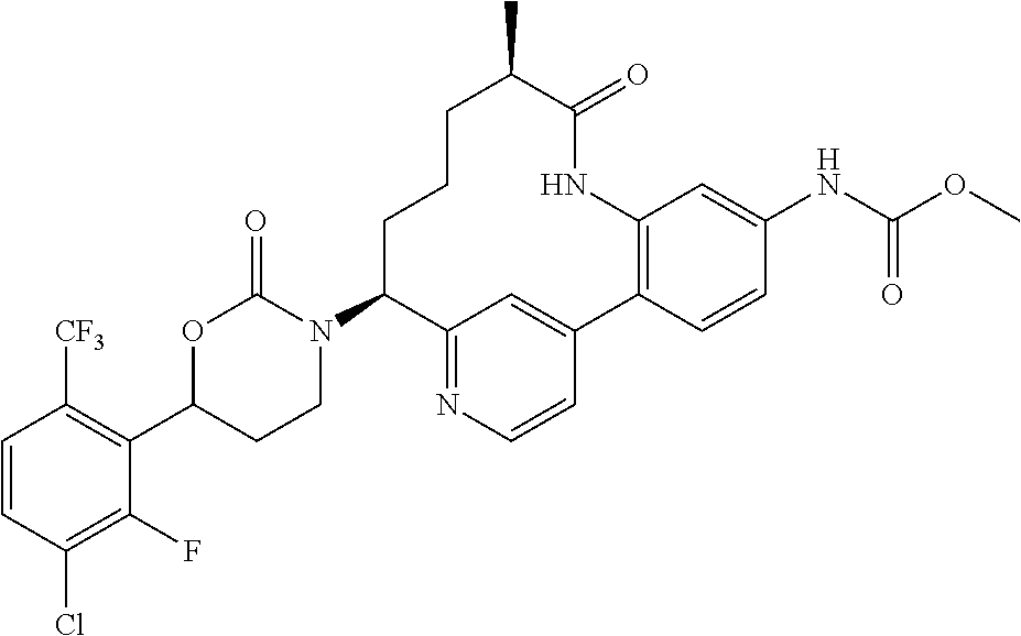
C1=CC(Cl)=C(F)C(C2CCN(C3C4=NC=CC(=C4)C4=C(C=C(NC(=O)OC)C=C4)NC(=O)C(C)CCC3)C(=O)O2)=C1[CF3]
